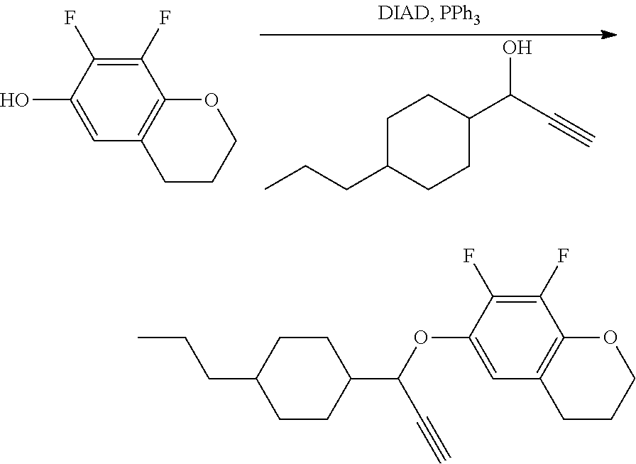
C1(OC(C#C)C2CCC(CCC)CC2)=CC2=C(C(F)=C1F)OCCC2.C1(O)=CC2=C(C(F)=C1F)OCCC2.C1C(CCC)CCC(C(C#C)O)C1
